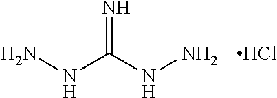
NNC(NN)=N.Cl
